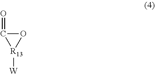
O1C(=O)[R13]1[W]
